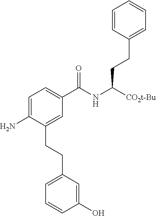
C1=C(N)C(CCC2=CC=CC(O)=C2)=CC(C(NC(CCC2=CC=CC=C2)[CO2t-Bu])=O)=C1
